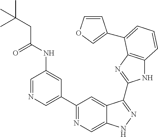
C1=NC=C(C2=NC=C3C(=C2)C(C2=NC4=C(N2)C=CC=C4C2=COC=C2)=NN3)C=C1NC(CC(C)(C)C)=O
